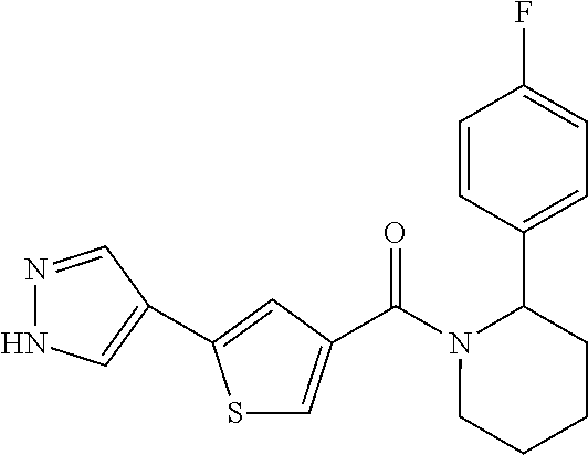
S1C=C(C(=O)N2CCCCC2C2=CC=C(F)C=C2)C=C1C1=CNN=C1
